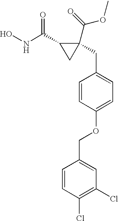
ONC(C1CC1(C(OC)=O)CC1=CC=C(OCC2=CC(Cl)=C(Cl)C=C2)C=C1)=O
